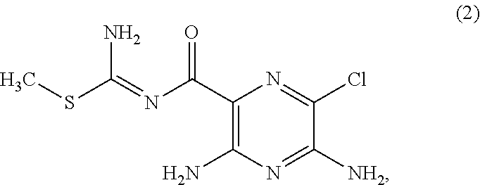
CSC(=NC(C1=C(N)N=C([NH2])C(Cl)=N1)=O)N
